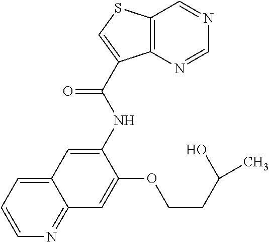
N1=CN=CC2=C1C(C(=O)NC1=CC3=CC=CN=C3C=C1OCCC(O)C)=CS2
